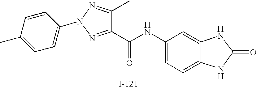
C1=C(C)C=CC(N2N=C(C)C(C(NC3=CC=C4C(=C3)NC(=O)N4)=O)=N2)=C1
